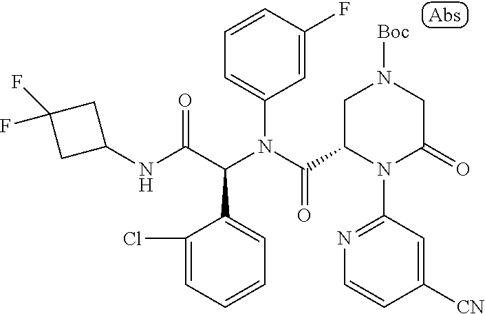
C1=CC(F)=CC(N(C(=O)C2N(C3=NC=CC([CN])=C3)C(=O)CN([Boc])C2)C(C(NC2CC(F)(F)C2)=O)C2=CC=CC=C2Cl)=C1
